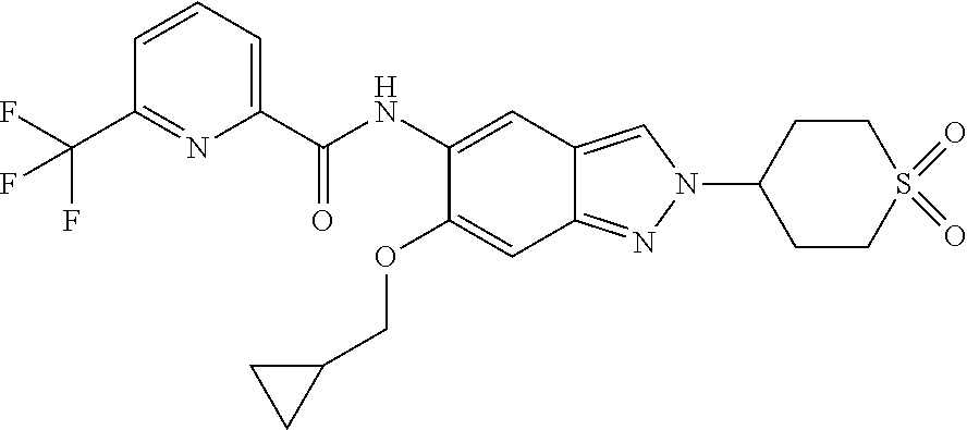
C1(C(NC2=CC3=CN(C4CCS(=O)(=O)CC4)N=C3C=C2OCC2CC2)=O)=CC=CC(C(F)(F)F)=N1
